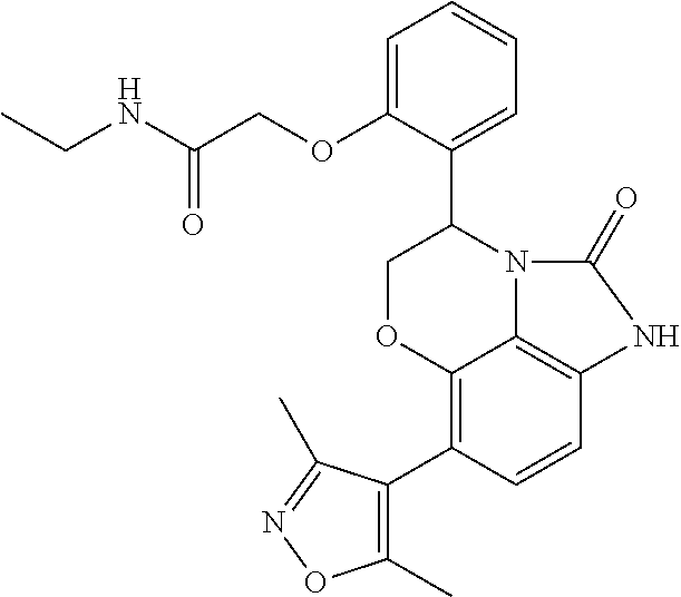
C12=C(C3=C(C)ON=C3C)C=CC3=C1N(C(C1=CC=CC=C1OCC(NCC)=O)CO2)C(=O)N3
